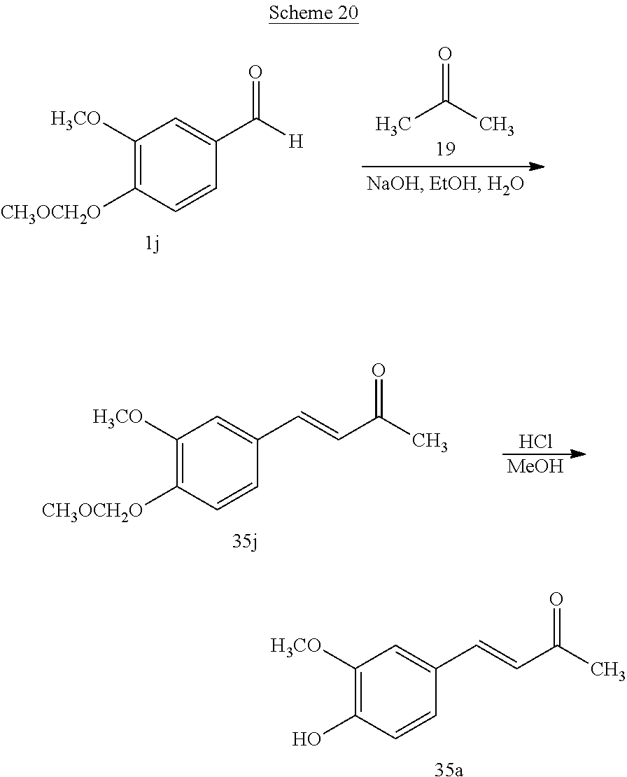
C1([H3CO])=C(O)C=CC(C=CC(C)=O)=C1.C1([H3CO])=C([CH3OCH2O])C=CC(C([H])=O)=C1.CC(C)=O.C1([H3CO])=C([CH3OCH2O])C=CC(C=CC(C)=O)=C1.Cl.[MeOH]
